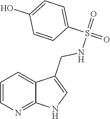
C1=CN=C2C(=C1)C(CNS(=O)(C1=CC=C(O)C=C1)=O)=CN2
